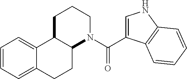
C1(C(N2CCCC3C2CCC2=CC=CC=C32)=O)=CNC2=C1C=CC=C2
